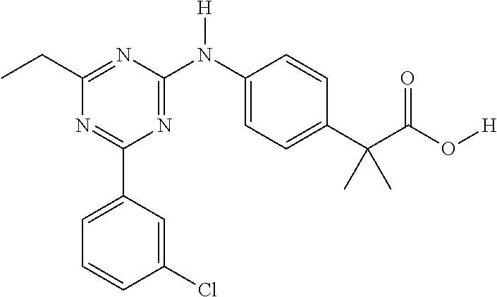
C1(C2=CC=CC(Cl)=C2)=NC(CC)=NC(N(C2=CC=C(C(C(O[H])=O)(C)C)C=C2)[H])=N1
